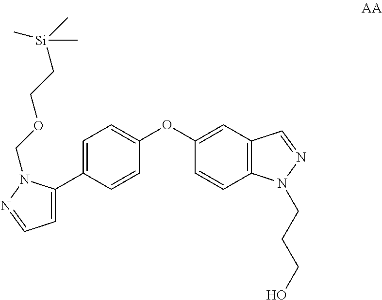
C1=C(C2=CC=NN2COCC[Si](C)(C)C)C=CC(OC2=CC3=C(C=C2)N(CCCO)N=C3)=C1
